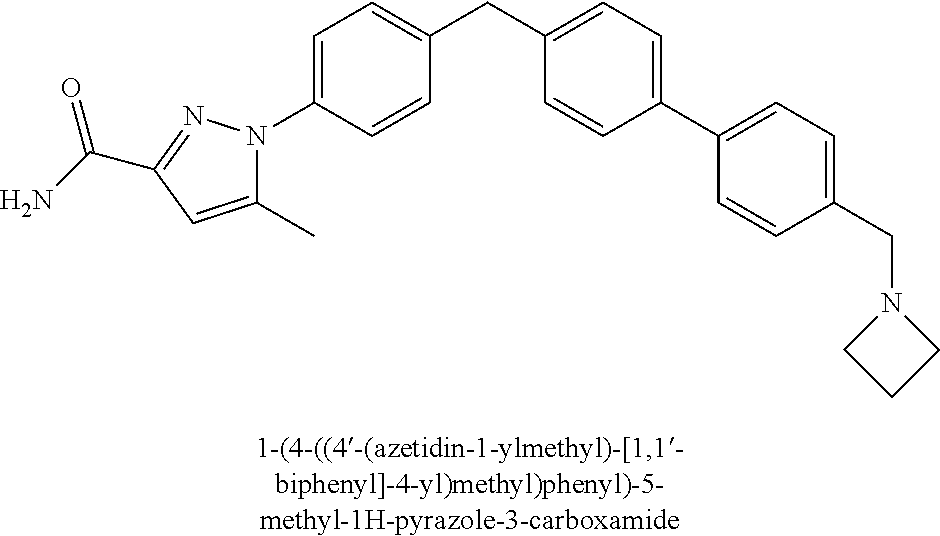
C1=C(N2C(C)=CC(C(=O)N)=N2)C=CC(CC2=CC=C(C3=CC=C(CN4CCC4)C=C3)C=C2)=C1
